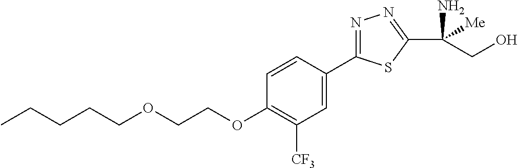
CCCCCOCCOC1=C([CF3])C=C(C2=NN=C(C(N)([Me])CO)S2)C=C1
